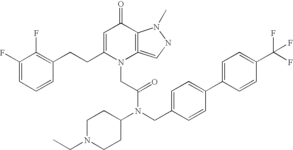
C1=C(CCC2=C(F)C(F)=CC=C2)N(CC(N(C2CCN(CC)CC2)CC2=CC=C(C3=CC=C(C(F)(F)F)C=C3)C=C2)=O)C2=C(C1=O)N(C)NC=2
